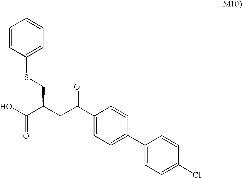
C1=CC(SCC(C(O)=O)CC(C2=CC=C(C3=CC=C(Cl)C=C3)C=C2)=O)=CC=C1
